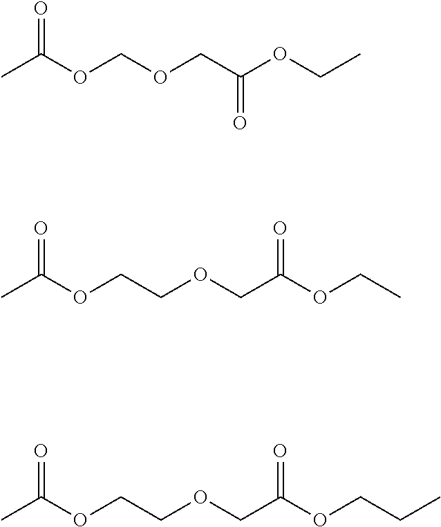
CC(OCOCC(OCC)=O)=O.CC(OCCOCC(OCC)=O)=O.CC(OCCOCC(OCCC)=O)=O
